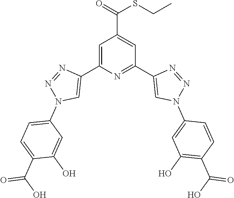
C1=C(C2=CN(C3=CC=C(C(O)=O)C(O)=C3)N=N2)N=C(C2=CN(C3=CC(O)=C(C(O)=O)C=C3)N=N2)C=C1C(=O)SCC
